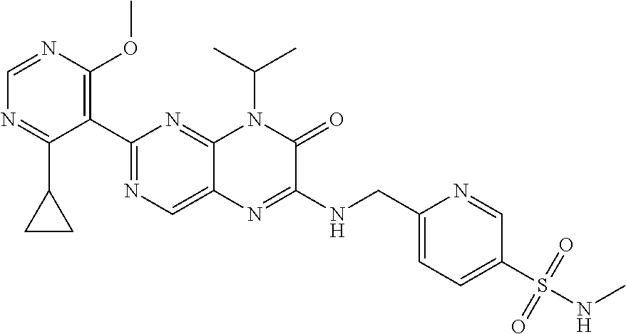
C1=NC(OC)=C(C2=NC=C3C(=N2)N(C(C)C)C(=O)C(NCC2=CC=C(S(NC)(=O)=O)C=N2)=N3)C(C2CC2)=N1
